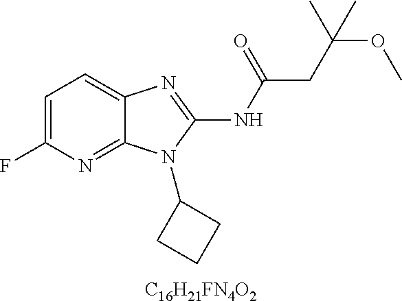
[C16H21FN4O2].C1=C(F)N=C2C(=C1)N=C(NC(CC(OC)(C)C)=O)N2C1CCC1
